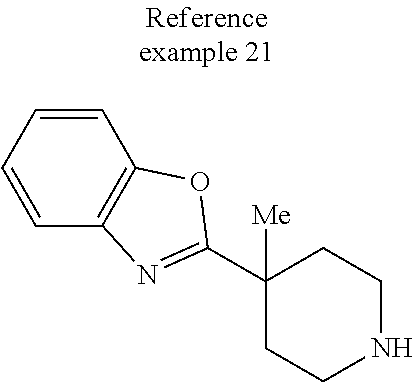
C1([Me])(C2=NC3=C(C=CC=C3)O2)CCNCC1
